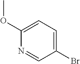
N1=CC(Br)=CC=C1OC
